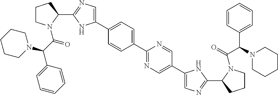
C1(C2=CN=C(C3CCCN3C(C(C3=CC=CC=C3)N3CCCCC3)=O)N2)=CC=C(C2=NC=C(C3=CN=C(C4CCCN4C(C(C4=CC=CC=C4)N4CCCCC4)=O)N3)C=N2)C=C1
